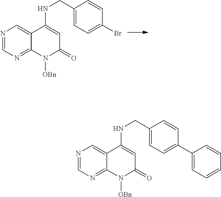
N1=CN=C2C(=C1)C(NCC1=CC=C(Br)C=C1)=CC(=O)N2[OBn].N1=CN=C2C(=C1)C(NCC1=CC=C(C3=CC=CC=C3)C=C1)=CC(=O)N2[OBn]
